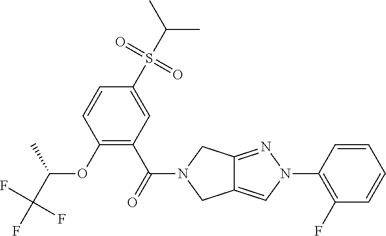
O(C1=C(C(=O)N2CC3=CN(C4=C(F)C=CC=C4)N=C3C2)C=C(S(C(C)C)(=O)=O)C=C1)C(C(F)(F)F)C
